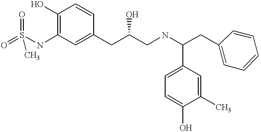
O=S(NC1=C(O)C=CC(CC(CNC(CC2=CC=CC=C2)C2=CC=C(O)C(C)=C2)O)=C1)(=O)C
